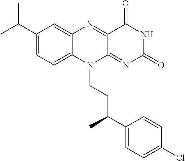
C1(C(C)C)=CC=C2C(=C1)N=C1C(=NC(=O)NC1=O)N2CCC(C1=CC=C(Cl)C=C1)C
